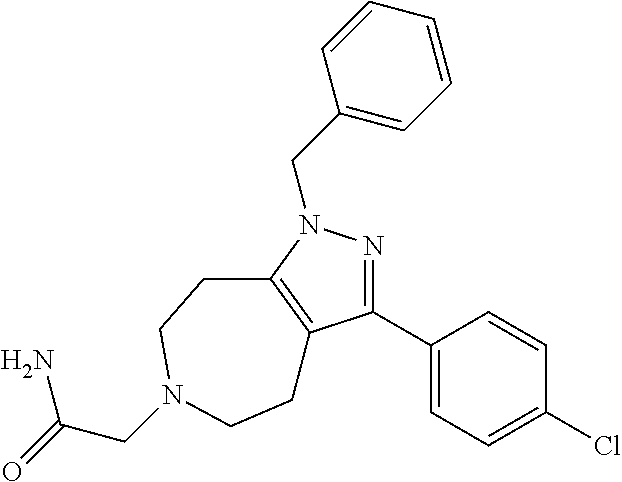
C1(C2=CC=C(Cl)C=C2)=NN(CC2=CC=CC=C2)C2=C1CCN(CC(N)=O)CC2
